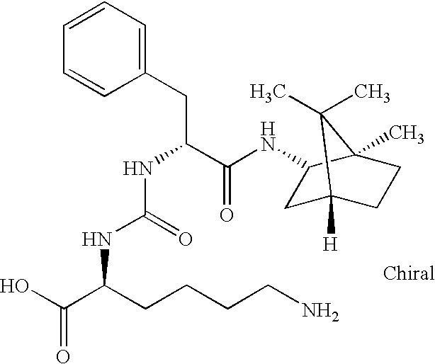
C(C(NC1CC2([H])CCC1(C)C2(C)C)=O)(CC1=CC=CC=C1)NC(NC(C(O)=O)CCCCN)=O
